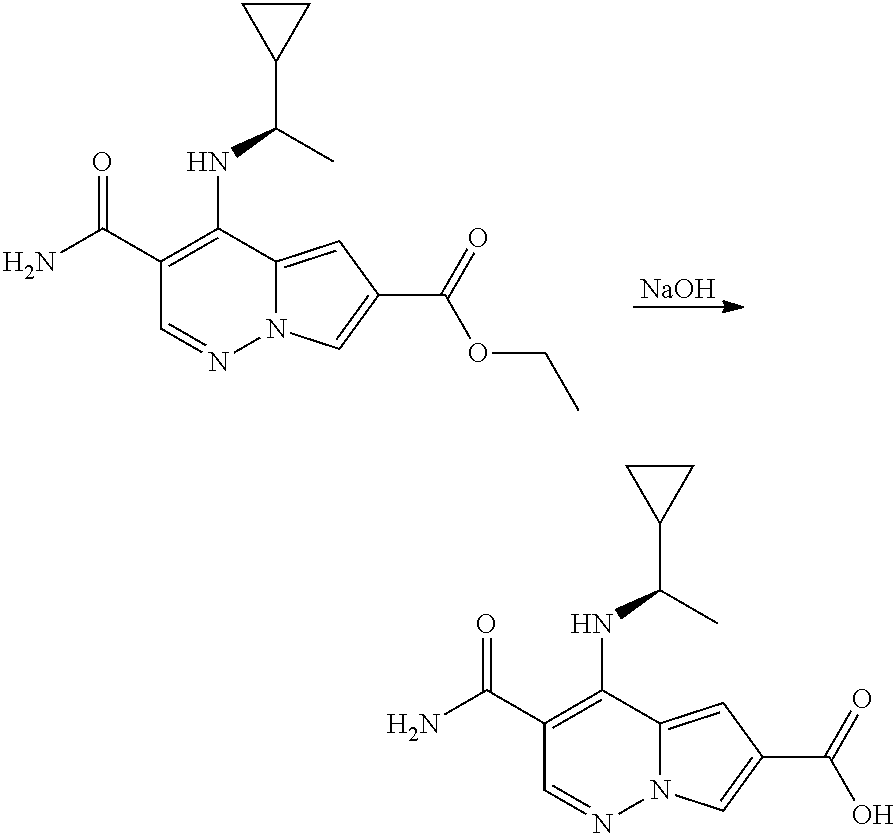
C1(NC(C)C2CC2)=C(C(N)=O)C=NN2C1=CC(C(=O)OCC)=C2.[NaOH].C1(NC(C2CC2)C)=C(C(N)=O)C=NN2C1=CC(C(=O)O)=C2
